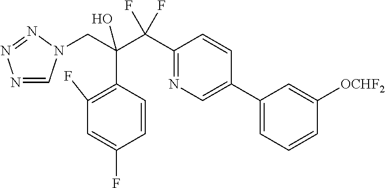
C(C(C(C1=NC=C(C2=CC=CC([OCHF2])=C2)C=C1)(F)F)(C1=C(F)C=C(F)C=C1)O)N1C=NN=N1
